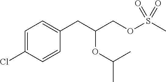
C1=C(Cl)C=CC(CC(COS(C)(=O)=O)OC(C)C)=C1
